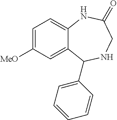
C12=CC=C([MeO])C=C1C(C1=CC=CC=C1)NCC(=O)N2
